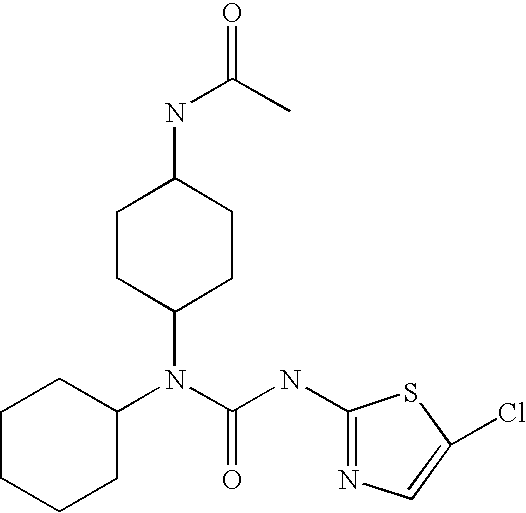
C1CCCC(N(C(=O)NC2=NC=C(Cl)S2)C2CCC(NC(=O)C)CC2)C1
